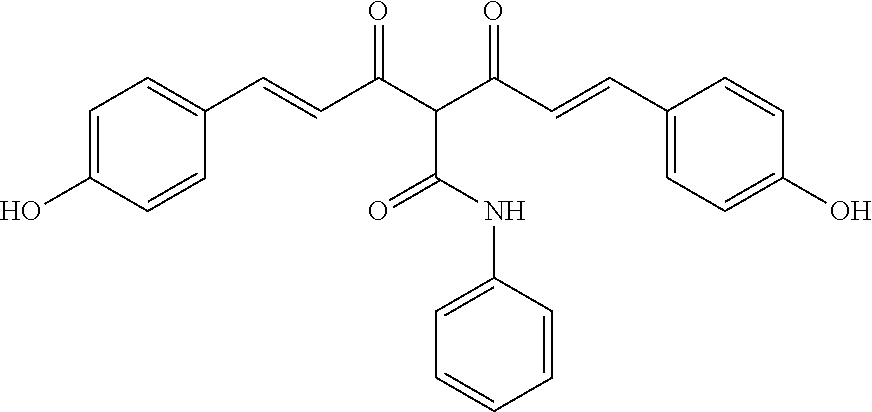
C1=C(O)C=CC(C=CC(C(C(C=CC2=CC=C(O)C=C2)=O)C(NC2=CC=CC=C2)=O)=O)=C1
